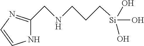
C1(CNCCC[Si](O)(O)O)=NC=CN1
